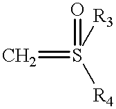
C=S(=O)([R4])[R3]
